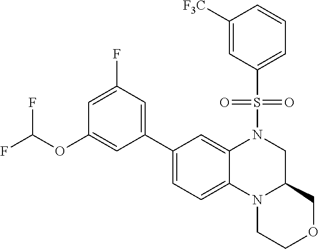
C1(OC(F)F)=CC(C2=CC=C3C(=C2)N(S(=O)(=O)C2=CC=CC([F3C])=C2)CC2N3CCOC2)=CC(F)=C1
